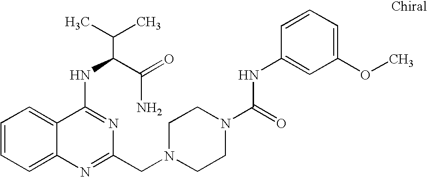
C1=CC=C2C(=C1)C(NC(C(N)=O)C(C)C)=NC(CN1CCN(C(=O)NC3=CC(OC)=CC=C3)CC1)=N2
